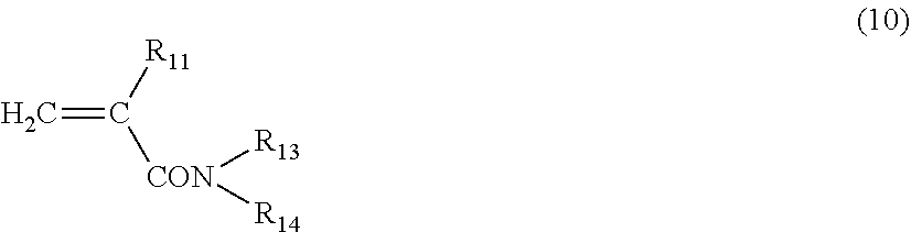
C=C([R11])[CON]([R13])[R14]
